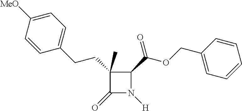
C1(C(OCC2=CC=CC=C2)=O)C(C)(CCC2=CC=C([MeO])C=C2)C(=O)N1[H]
